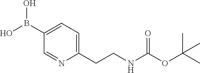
C1=NC(CCNC(OC(C)(C)C)=O)=CC=C1B(O)O
